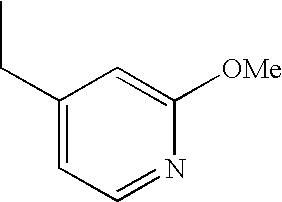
C1(CC)=CC=NC([OMe])=C1
